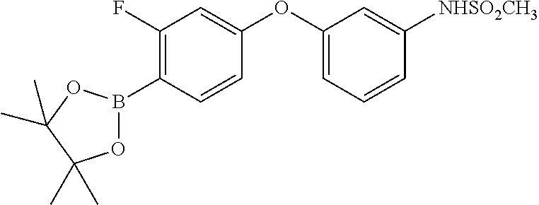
C1(F)=C(B2OC(C)(C)C(C)(C)O2)C=CC(OC2=CC=CC([NHSO2CH3])=C2)=C1
